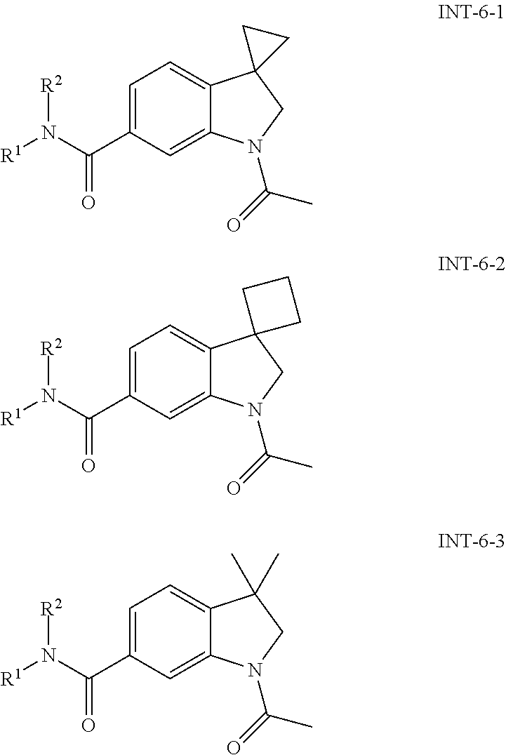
C1=C(C(N([R1])[R2])=O)C=C2C(=C1)C1(CN2C(=O)C)CC1.C1=C(C(N([R1])[R2])=O)C=C2C(=C1)C1(CN2C(=O)C)CCC1.C1=C(C(N([R1])[R2])=O)C=C2C(=C1)C(C)(C)CN2C(=O)C
